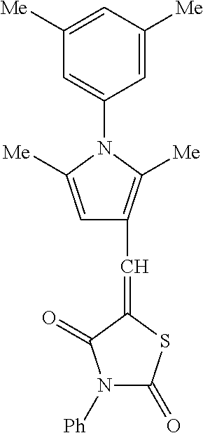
C1([Me])=CC([Me])=CC(N2C([Me])=CC(C=C3SC(=O)N([Ph])C3=O)=C2[Me])=C1
